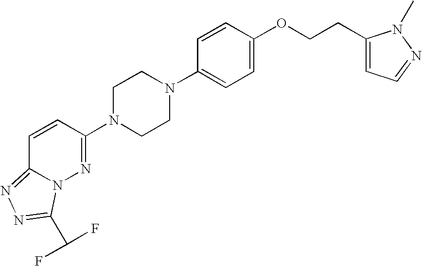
C1(OCCC2=CC=NN2C)=CC=C(N2CCN(C3=NN4C(=NN=C4C(F)F)C=C3)CC2)C=C1
